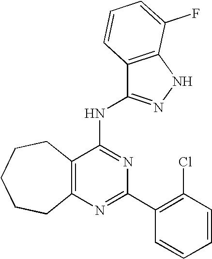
C12=C(N=C(C3=C(Cl)C=CC=C3)N=C1NC1=NNC3=C1C=CC=C3F)CCCCC2
